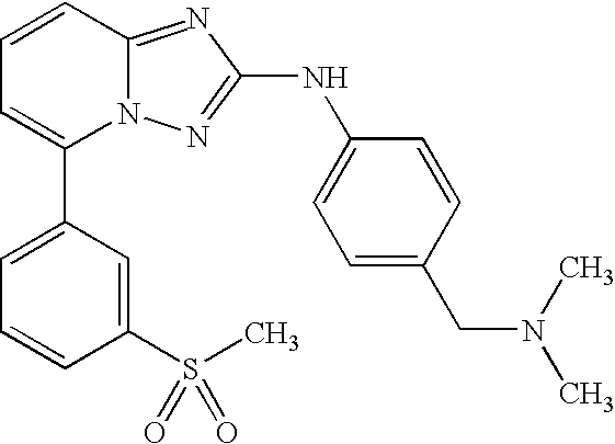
C1=CC2=NC(NC3=CC=C(CN(C)C)C=C3)=NN2C(C2=CC=CC(S(C)(=O)=O)=C2)=C1
